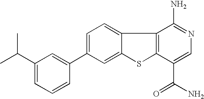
C12=CC=C(C3=CC(C(C)C)=CC=C3)C=C1SC1=C2C(N)=NC=C1C(N)=O
